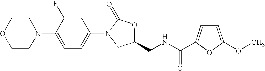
C1COCCN1C1=CC=C(N2CC(CNC(=O)C3=CC=C(OC)O3)OC2=O)C=C1F
